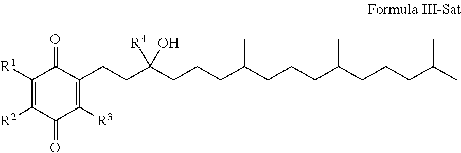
C1([R1])=C([R2])C(=O)C([R3])=C(CCC(O)([R4])CCCC(CCCC(CCCC(C)C)C)C)C1=O
